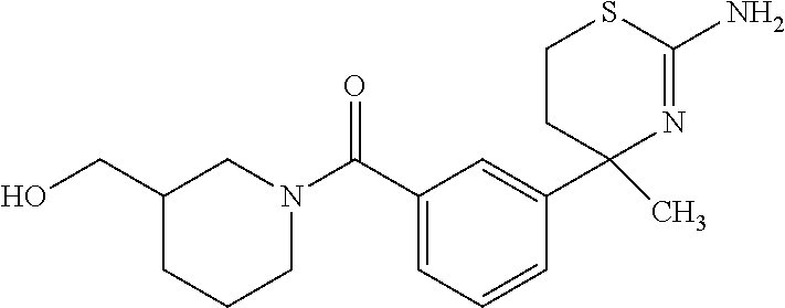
C1(C(N2CCCC(CO)C2)=O)=CC=CC(C2(C)N=C(N)SCC2)=C1
